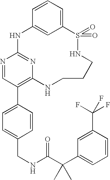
C12=CC=CC(=C1)NC1=NC(=C(C3=CC=C(CNC(C(C4=CC=CC(C(F)(F)F)=C4)(C)C)=O)C=C3)C=N1)NCCCNS2(=O)=O
